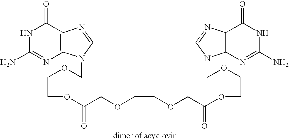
N1C(N)=NC2=C(C1=O)N=CN2COCCOC(COCCOCC(OCCOCN1C2=C(N=C1)C(=O)NC(N)=N2)=O)=O
